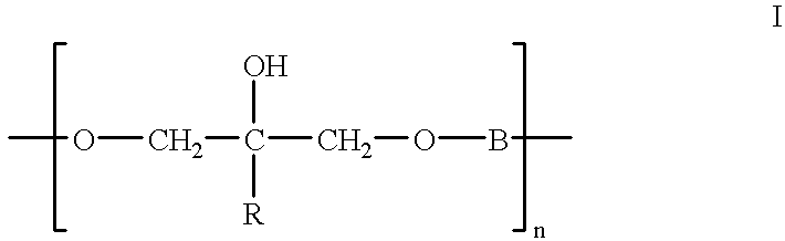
O(CC(COBC)(O)[R])C
